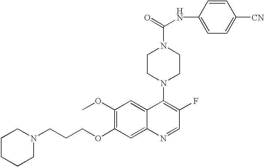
N1(CCCOC2=C(OC)C=C3C(=C2)N=CC(F)=C3N2CCN(C(NC3=CC=C([CN])C=C3)=O)CC2)CCCCC1
